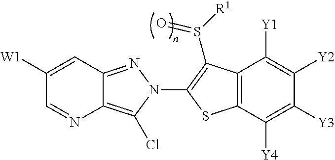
C12=NN(C3=C(S([R1])=O)C4=C(C([Y4])=C([Y3])C([Y2])=C4[Y1])S3)C(Cl)=C1N=CC([W1])=C2
